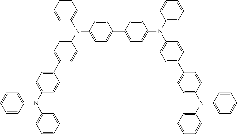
C1(N(C2=CC=C(C3=CC=C(N(C4=CC=CC=C4)C4=CC=CC=C4)C=C3)C=C2)C2=CC=CC=C2)=CC=C(C2=CC=C(N(C3=CC=C(C4=CC=C(N(C5=CC=CC=C5)C5=CC=CC=C5)C=C4)C=C3)C3=CC=CC=C3)C=C2)C=C1
